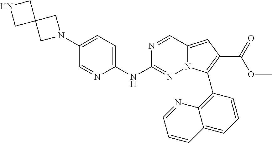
C1=NC(NC2=NN3C(=CC(C(OC)=O)=C3C3=C4C(=CC=C3)C=CC=N4)C=N2)=CC=C1N1CC2(C1)CNC2
